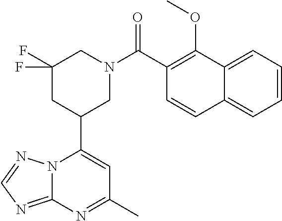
N12C(=NC=N1)N=C(C)C=C2C1CN(C(=O)C2=C(OC)C3=CC=CC=C3C=C2)CC(F)(F)C1
